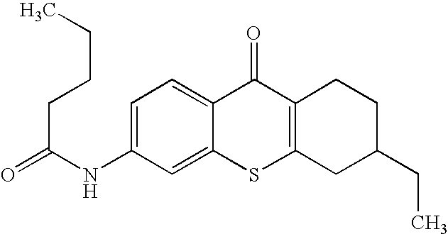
C1(NC(=O)CCCC)=CC=C2C(=C1)SC1=C(C2=O)CCC(CC)C1
